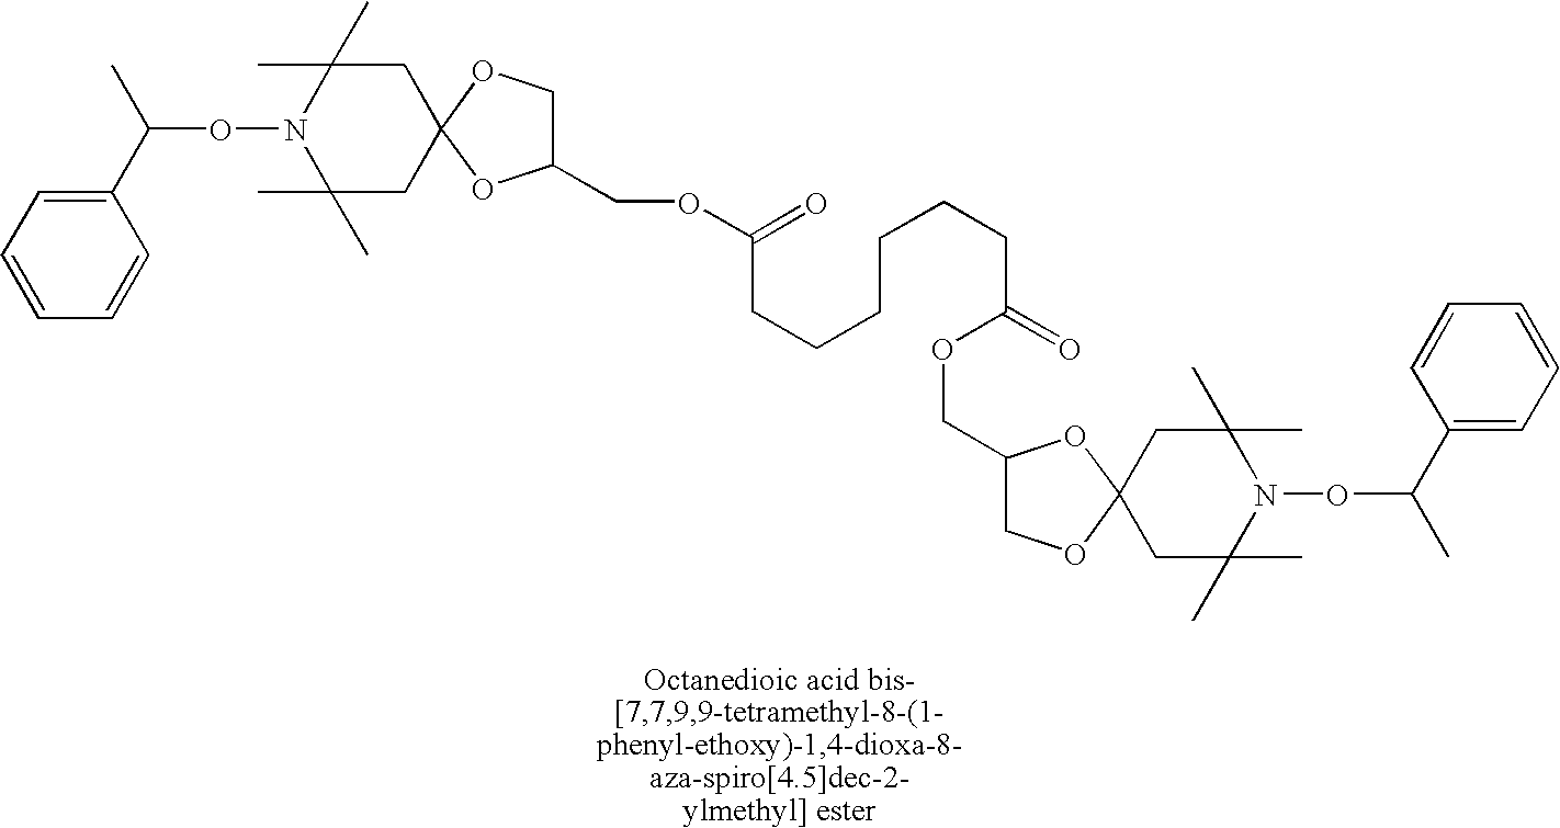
C1(C(C)ON2C(C)(C)CC3(CC2(C)C)OC(COC(=O)CCCCCCC(=O)OCC2COC4(O2)CC(C)(C)N(OC(C)C2=CC=CC=C2)C(C)(C)C4)CO3)=CC=CC=C1
